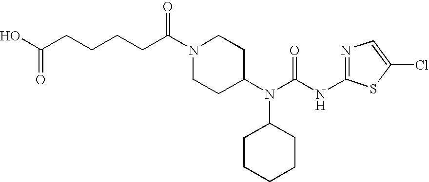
N1(C(CCCCC(O)=O)=O)CCC(N(C(NC2=NC=C(Cl)S2)=O)C2CCCCC2)CC1
